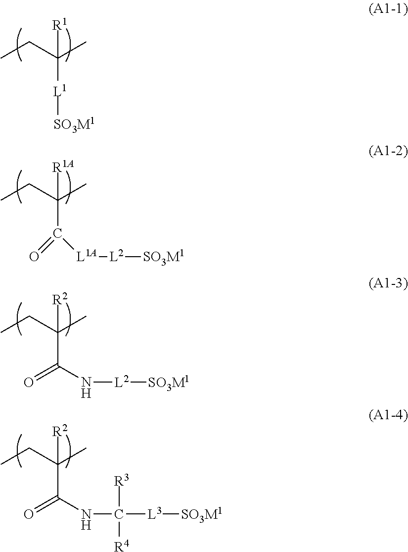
CCC(C)([R1])[L1][SO3M1].CCC(C)([R1A])C(=O)[L1A][L2][SO3M1].CCC(C)([R2])C(=O)N[L2][SO3M1].CCC(C)([R2])C(=O)NC([L3][SO3M1])([R3])[R4]
